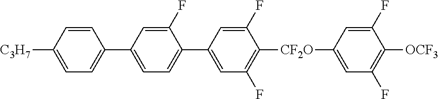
C1(F)=CC(C2=CC=C([C3H7])C=C2)=CC=C1C1=CC(F)=C([CF2O]C2=CC(F)=C([OCF3])C(F)=C2)C(F)=C1
